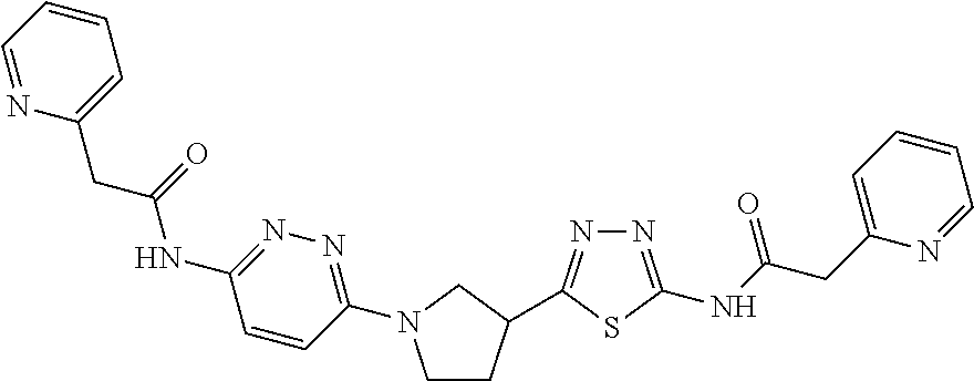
N(C1=NN=C(N2CCC(C3=NN=C(NC(CC4=CC=CC=N4)=O)S3)C2)C=C1)C(CC1=CC=CC=N1)=O
